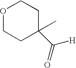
O1CCC(C([H])=O)(C)CC1
